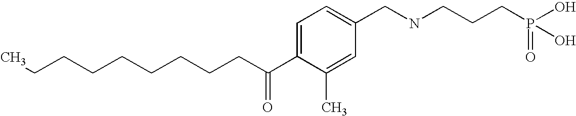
C(CCCCCCCC(C1=CC=C(CNCCCP(O)(=O)O)C=C1C)=O)C
